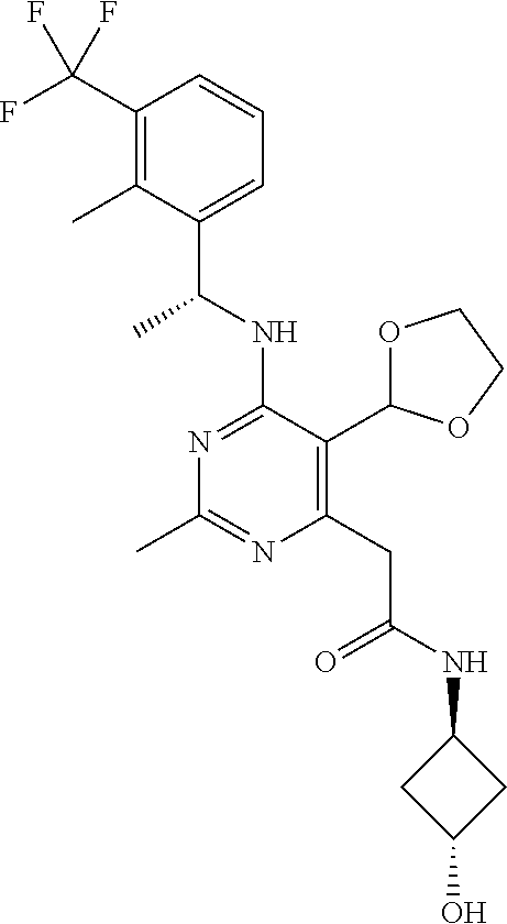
N1=C(NC(C)C2=CC=CC(C(F)(F)F)=C2C)C(C2OCCO2)=C(CC(=O)NC2CC(O)C2)N=C1C
